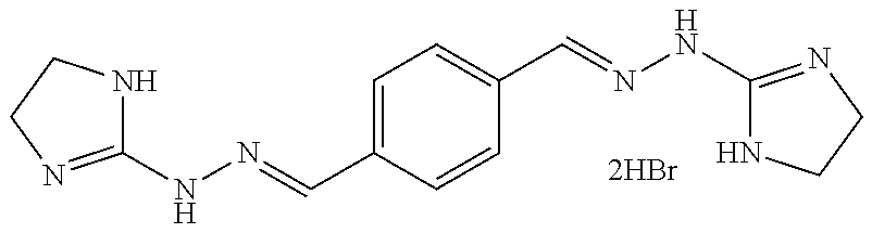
C1(NN=CC2=CC=C(C=NNC3=NCCN3)C=C2)=NCCN1
